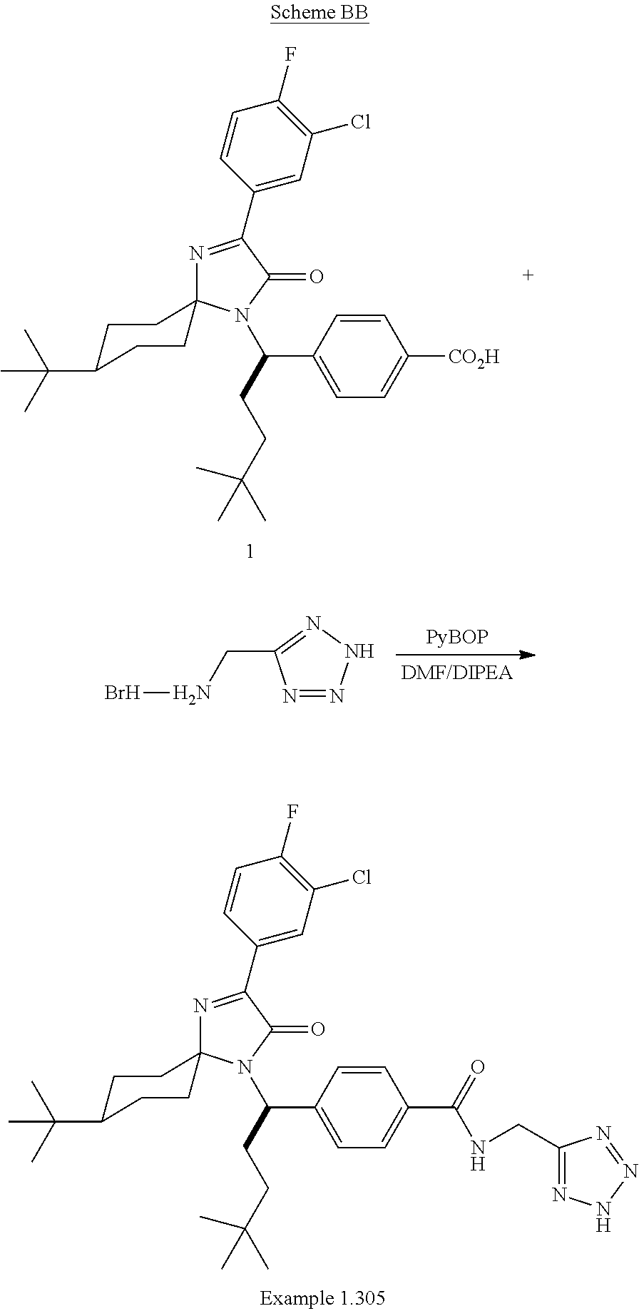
N1=C(C2=CC(Cl)=C(F)C=C2)C(=O)N(C(CCC(C)(C)C)C2=CC=C([CO2H])C=C2)C12CCC(C(C)(C)C)CC2.C(NBr)C1=NNN=N1.N1=C(C2=CC(Cl)=C(F)C=C2)C(=O)N(C(CCC(C)(C)C)C2=CC=C(C(=O)NCC3=NNN=N3)C=C2)C12CCC(C(C)(C)C)CC2
